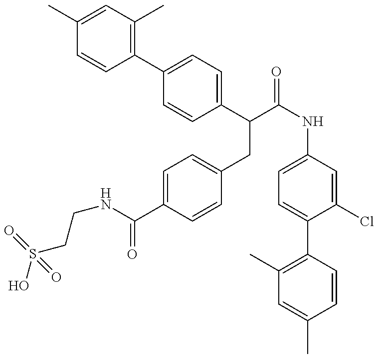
OS(CCNC(=O)C1=CC=C(CC(C2=CC=C(C3=C(C)C=C(C)C=C3)C=C2)C(=O)NC2=CC=C(C3=C(C)C=C(C)C=C3)C(Cl)=C2)C=C1)(=O)=O
